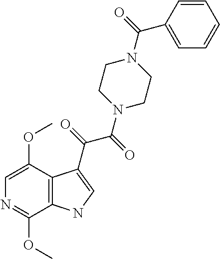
C1=C(OC)C2=C(C(OC)=N1)NC=C2C(=O)C(N1CCN(C(=O)C2=CC=CC=C2)CC1)=O
